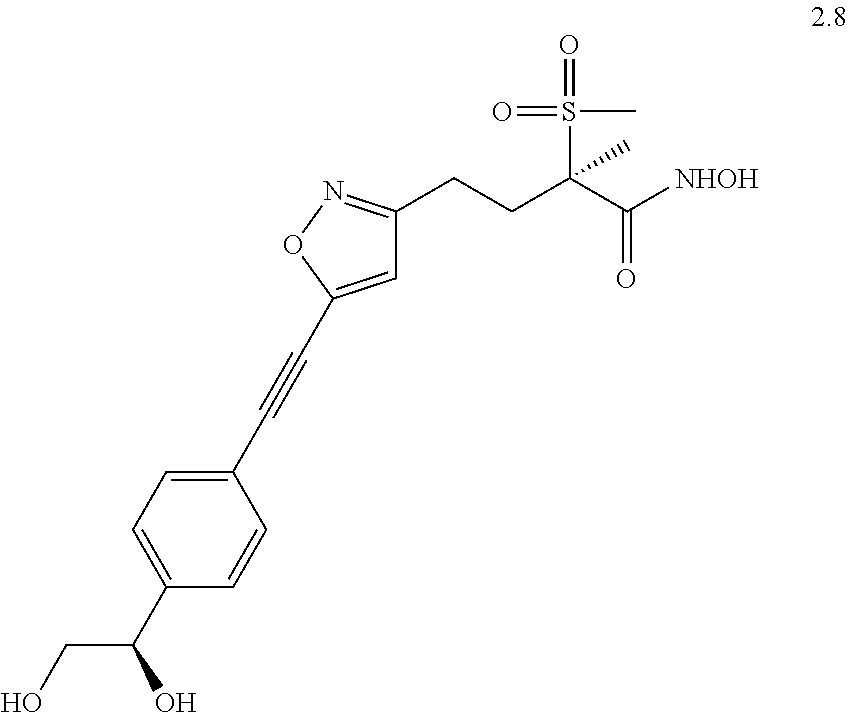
C1=C(C#CC2=CC=C(C(CO)O)C=C2)ON=C1CCC(C([NHOH])=O)(C)S(C)(=O)=O
